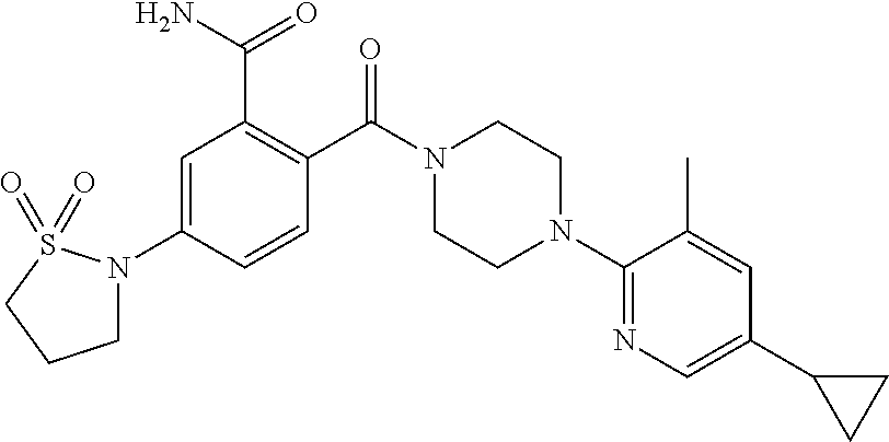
C1=C(N2CCCS2(=O)=O)C=CC(C(N2CCN(C3=NC=C(C4CC4)C=C3C)CC2)=O)=C1C(N)=O
